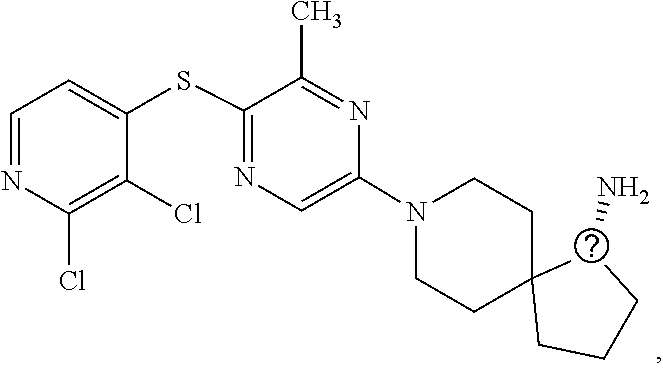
C1C2(CCCC2N)CCN(C2=CN=C(SC3=CC=NC(Cl)=C3Cl)C(C)=N2)C1
